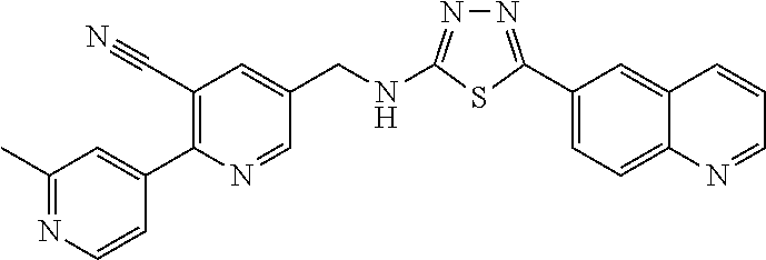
C1(C2=NN=C(NCC3=CC(C#N)=C(C4=CC(C)=NC=C4)N=C3)S2)=CC=C2C(=C1)C=CC=N2
